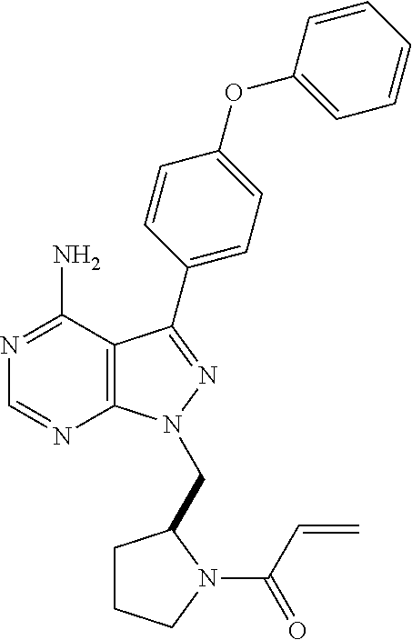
C12=C(C(N)=NC=N1)C(C1=CC=C(OC3=CC=CC=C3)C=C1)=NN2CC1CCCN1C(=O)C=C
